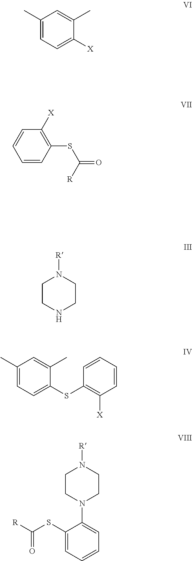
C1(C)=CC=C([X])C(C)=C1.C1CNCCN1[R].C1(C)=CC=C(SC2=C([X])C=CC=C2)C(C)=C1.C1CN(C2=CC=CC=C2SC([R])=O)CCN1[R].C1=CC(SC(=O)[R])=C([X])C=C1
